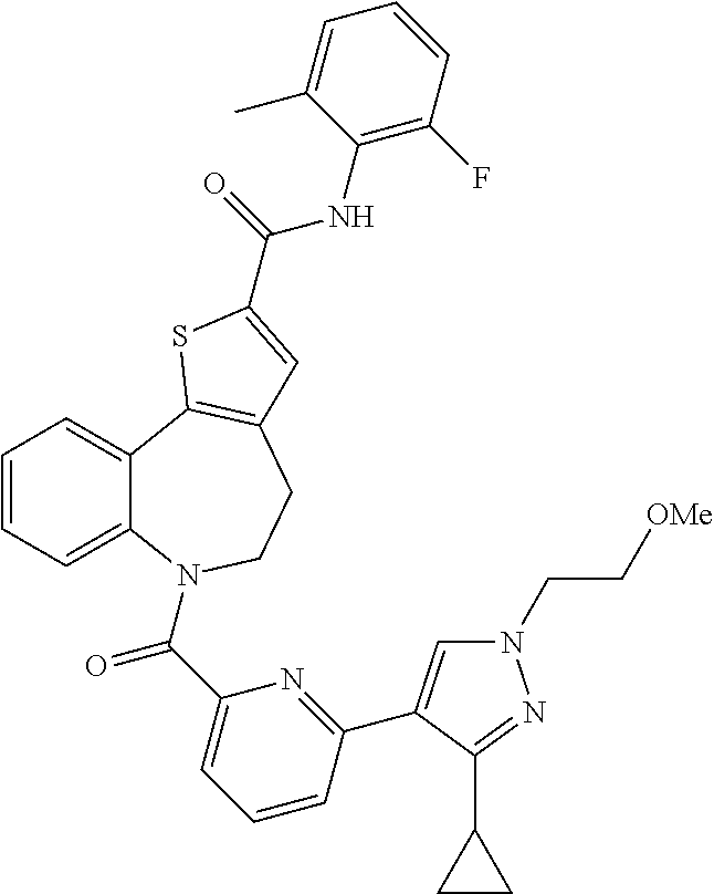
C1=CC=C2C(=C1)C1=C(CCN2C(C2=CC=CC(C3=CN(CC[OMe])N=C3C3CC3)=N2)=O)C=C(C(=O)NC2=C(F)C=CC=C2C)S1
